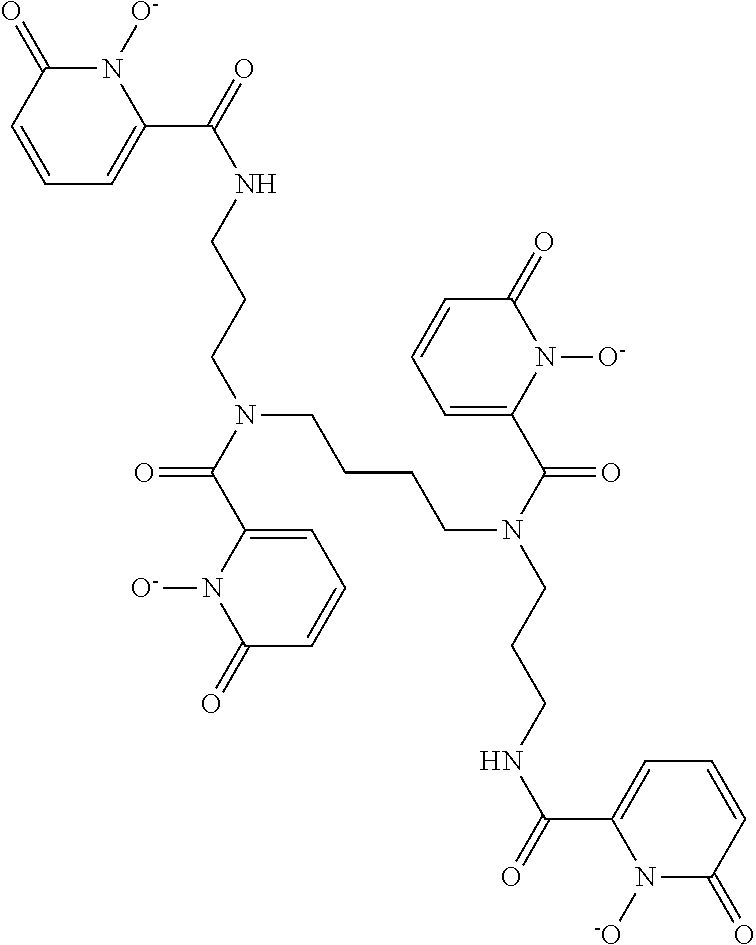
C1=CC(=O)N([O-])C(C(NCCCN(CCCCN(C(=O)C2=CC=CC(=O)N2[O-])CCCNC(C2=CC=CC(=O)N2[-O])=O)C(=O)C2=CC=CC(=O)N2[O-])=O)=C1
